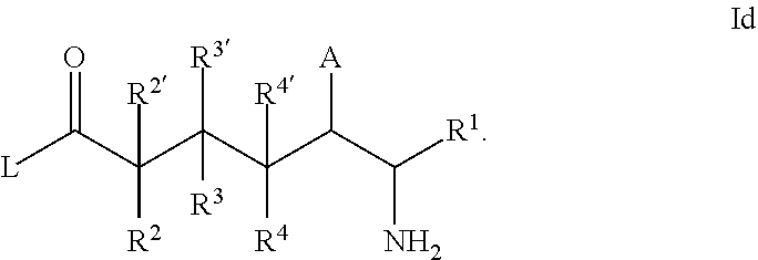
[L]C(C(C(C(C(C([R1])N)[A])([R4])[R4])([R3])[R3])([R2])[R2])=O
